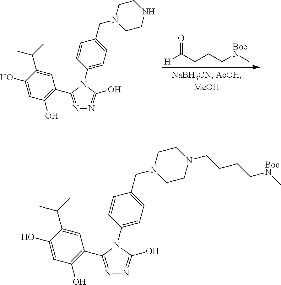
[H]C(CCC[BocN]C)=O.N1=C(C2=C(O)C=C(O)C(C(C)C)=C2)N(C2=CC=C(CN3CCNCC3)C=C2)C(O)=N1.N1=C(C2=C(O)C=C(O)C(C(C)C)=C2)N(C2=CC=C(CN3CCN(CCCC[BocN]C)CC3)C=C2)C(O)=N1
